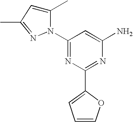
N1(C2=NC(C3=CC=CO3)=NC(N)=C2)C(C)=CC(C)=N1
